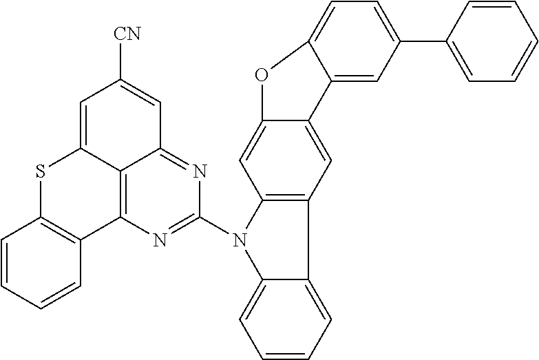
C12=CC=CC=C1C1=C(N2C2=NC3=C4C(=N2)C=C([CN])C=C4SC2=C3C=CC=C2)C=C2C(=C1)C1=CC(C3=CC=CC=C3)=CC=C1O2
